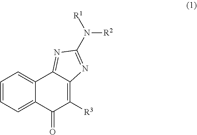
C1(N([R2])[R1])=NC2=C([R3])C(=O)C3=CC=CC=C3C2=N1
